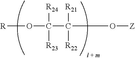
[R]OC([R24])([R23])C([R21])([R22])O[Z]
